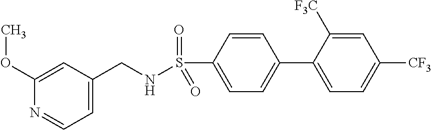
C1(S(=O)(=O)NCC2=CC=NC(OC)=C2)=CC=C(C2=CC=C([CF3])C=C2[F3C])C=C1
